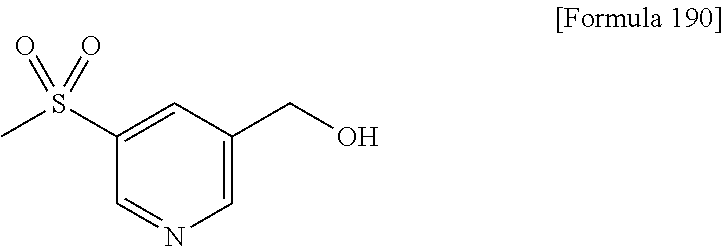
S(C1=CC(CO)=CN=C1)(C)(=O)=O
